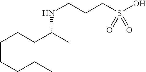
N(CCCS(O)(=O)=O)C(CCCCCCC)C
